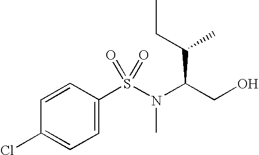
C1(Cl)=CC=C(S(N(C(CO)C(CC)C)C)(=O)=O)C=C1
